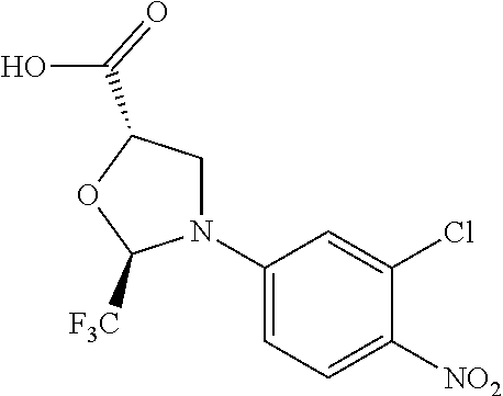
C1(N2CC(C(=O)O)OC2[F3C])=CC=C([NO2])C(Cl)=C1
